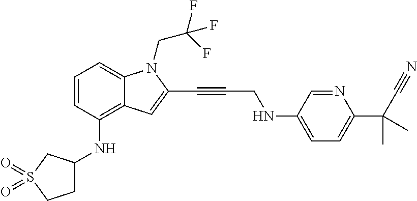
C1=CC(NC2CCS(=O)(=O)C2)=C2C(=C1)N(CC(F)(F)F)C(C#CCNC1=CC=C(C(C#N)(C)C)N=C1)=C2
